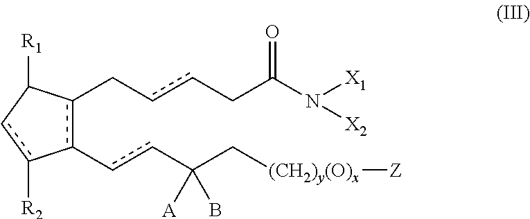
c1(-ccC(C[(CH2)y(O)x][Z])([A])B)c(CccCC(N([X2])[X1])=O)C([R1])cc-1[R2]
